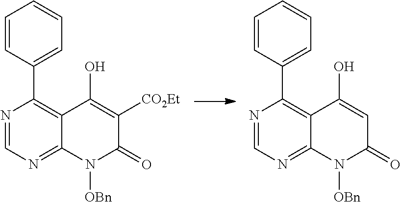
N1=CN=C2C(=C1C1=CC=CC=C1)C(O)=C([CO2Et])C(=O)N2[OBn].N1=CN=C2C(=C1C1=CC=CC=C1)C(O)=CC(=O)N2[OBn]
